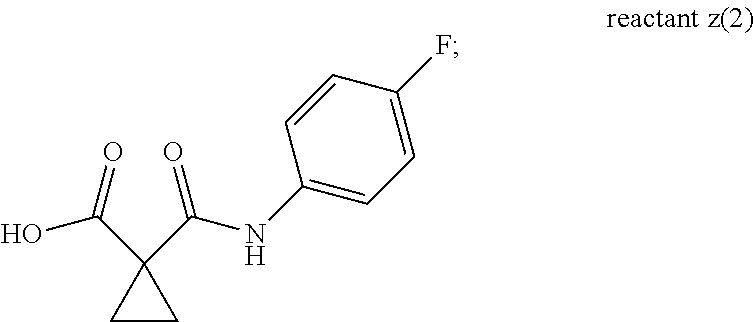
C1CC1(C(O)=O)C(NC1=CC=C(F)C=C1)=O
